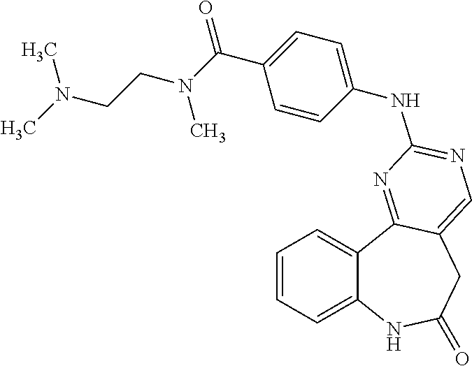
C1=CC=C2C(=C1)C1=NC(NC3=CC=C(C(=O)N(CCN(C)C)C)C=C3)=NC=C1CC(=O)N2
